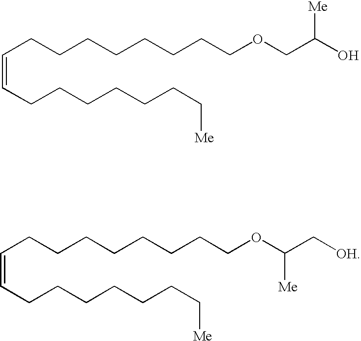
C(=CCCCCCCCCOCC(O)[Me])CCCCCCC[Me].C(=CCCCCCCCCOC(C[OH])[Me])CCCCCCC[Me]
